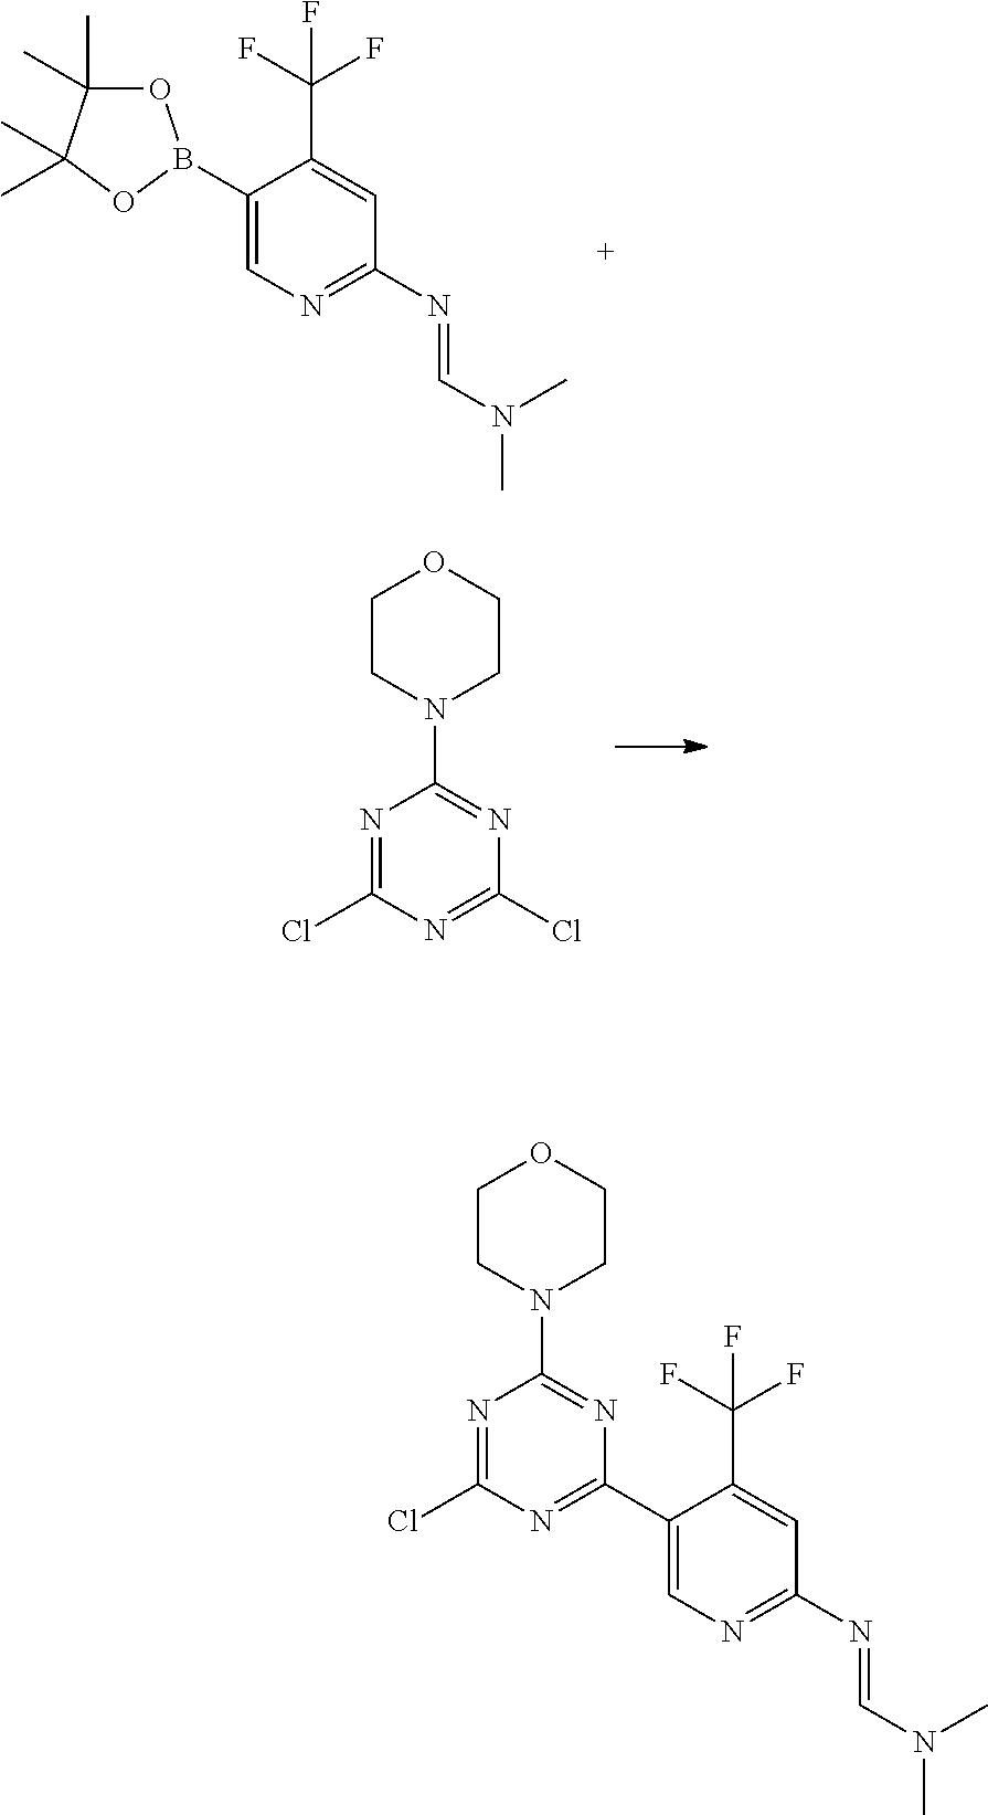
C1(B2OC(C)(C)C(C)(C)O2)=CN=C(N=CN(C)C)C=C1C(F)(F)F.N1=C(Cl)N=C(Cl)N=C1N1CCOCC1.N1=C(Cl)N=C(C2=CN=C(N=CN(C)C)C=C2C(F)(F)F)N=C1N1CCOCC1
